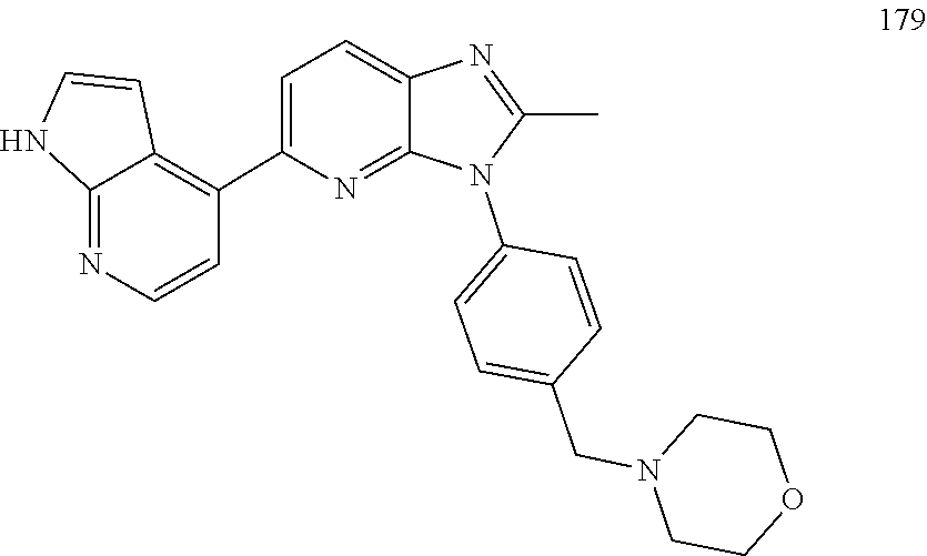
C1CN(CC2=CC=C(N3C(C)=NC4=CC=C(C5=C6C(=NC=C5)NC=C6)N=C34)C=C2)CCO1
